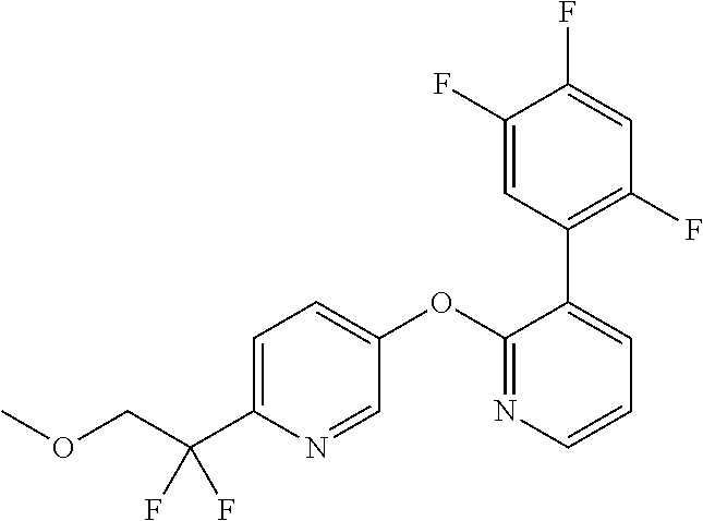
C1(OC2=CC=C(C(COC)(F)F)N=C2)=NC=CC=C1C1=C(F)C=C(F)C(F)=C1
